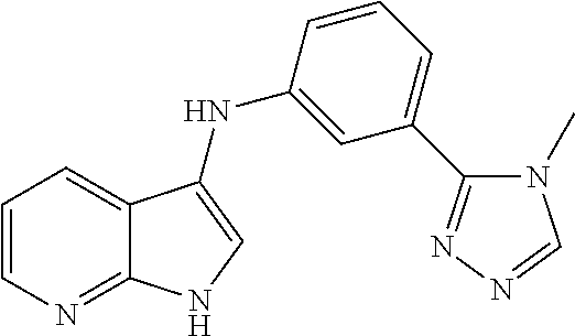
C1=CN=C2C(=C1)C(NC1=CC(C3=NN=CN3C)=CC=C1)=CN2
